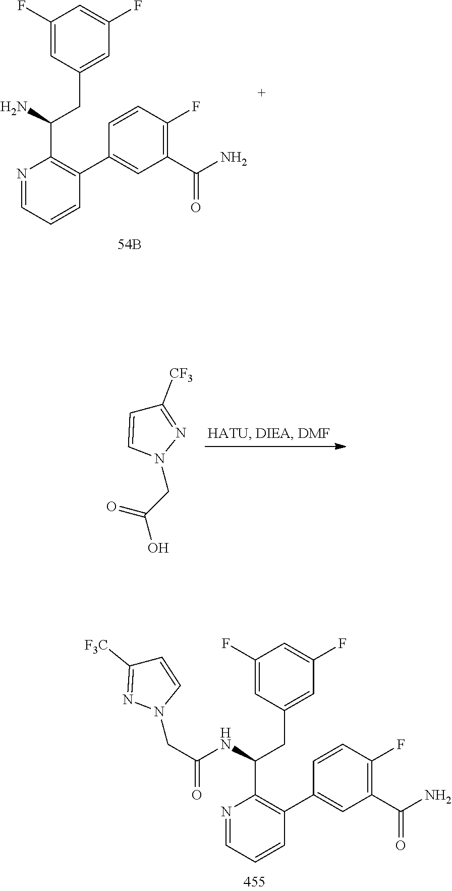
N1=CC=CC(C2=CC(C(N)=O)=C(F)C=C2)=C1C(CC1=CC(F)=CC(F)=C1)NC(CN1C=CC([F3C])=N1)=O.C1(F)=CC(CC(C2=C(C3=CC(C(=O)N)=C(F)C=C3)C=CC=N2)N)=CC(F)=C1.C1([CF3])=NN(CC(=O)O)C=C1
